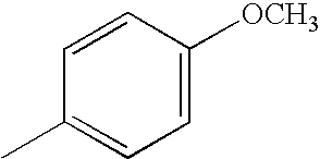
C1=CC([OCH3])=CC=C1C
